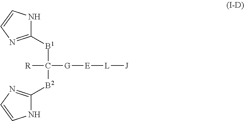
[R]C([G][E][L][J])([B1]C1=NC=CN1)[B2]C1=NC=CN1
